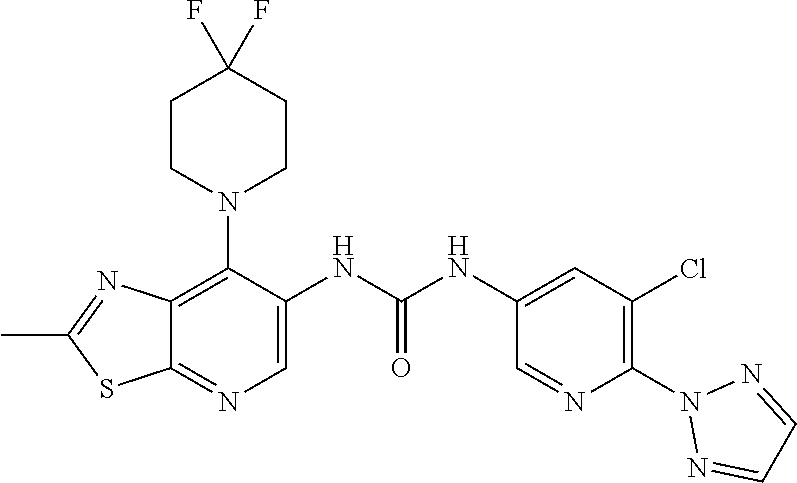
C12=C(N3CCC(F)(F)CC3)C(NC(NC3=CC(Cl)=C(N4N=CC=N4)N=C3)=O)=CN=C1SC(C)=N2
